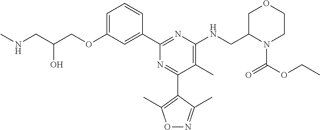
C1=C(OCC(CNC)O)C=C(C2=NC(NCC3COCCN3C(=O)OCC)=C(C)C(C3=C(C)ON=C3C)=N2)C=C1
